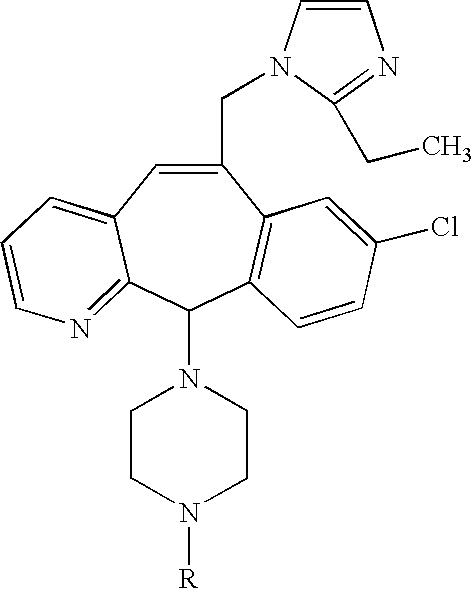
N1(C2C3=C(C(CN4C(CC)=NC=C4)=CC4=CC=CN=C24)C=C(Cl)C=C3)CCN([R])CC1
